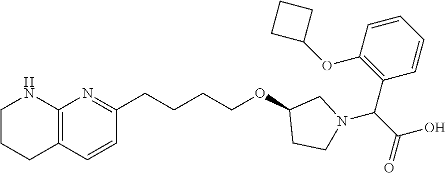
C12=C(C=CC(CCCCOC3CCN(C(C(=O)O)C4=C(OC5CCC5)C=CC=C4)C3)=N1)CCCN2
